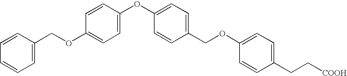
C1=C(COC2=CC=C(OC3=CC=C(COC4=CC=C(CC[COOH])C=C4)C=C3)C=C2)C=CC=C1
